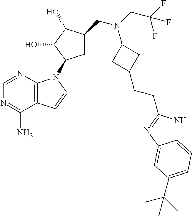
C1=NC2=C(C(N)=N1)C=CN2C1CC(CN(CC(F)(F)F)C2CC(CCC3=NC4=CC(C(C)(C)C)=CC=C4N3)C2)C(O)C1O
